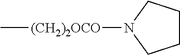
C[(CH2)2OCO]N1CCCC1
